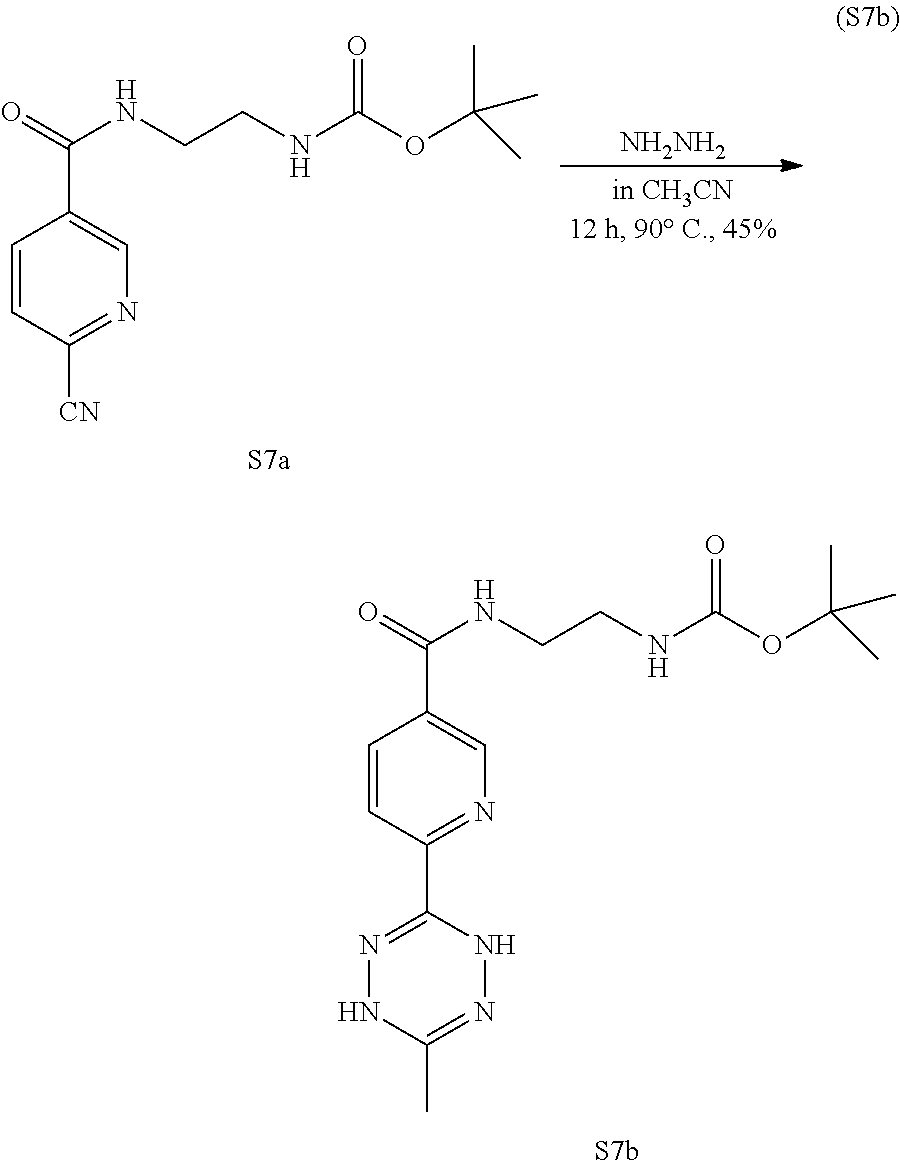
C1=CC([CN])=NC=C1C(=O)NCCNC(OC(C)(C)C)=O.[NH2NH2].C1=CC(C2=NNC(C)=NN2)=NC=C1C(=O)NCCNC(OC(C)(C)C)=O
